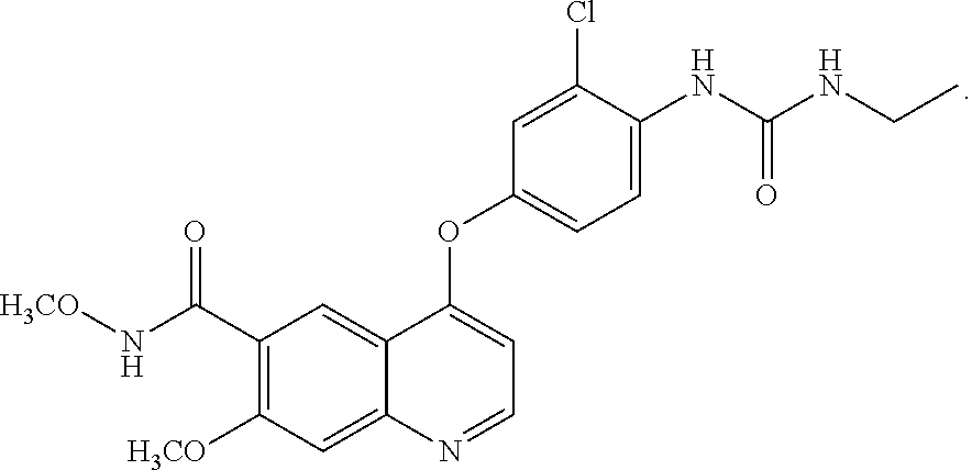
C1(C(N[H3CO])=O)=C([H3CO])C=C2C(=C1)C(OC1=CC=C(NC(NCC)=O)C(Cl)=C1)=CC=N2
